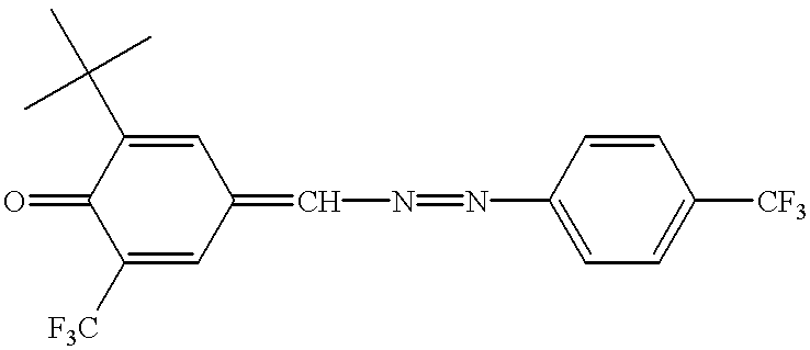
C1([F3C])=CC(=CN=NC2=CC=C([CF3])C=C2)C=C(C(C)(C)C)C1=O
